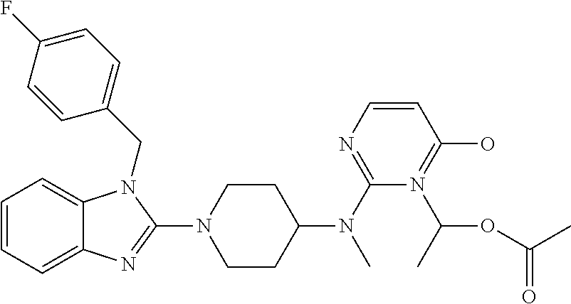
C1=CC=C2C(=C1)N(CC1=CC=C(F)C=C1)C(N1CCC(N(C3=NC=CC(O)=N3C(C)OC(C)=O)C)CC1)=N2
